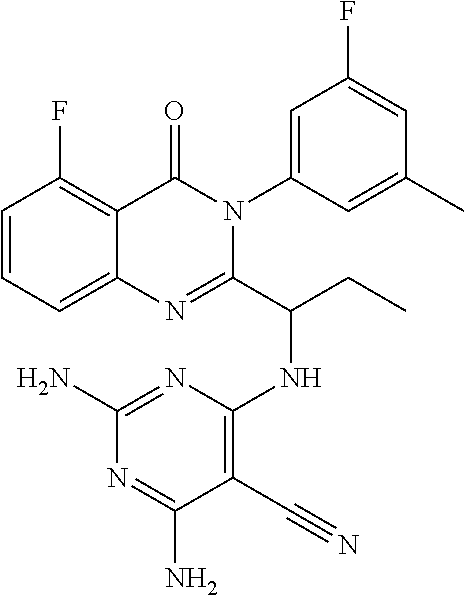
C1=CC=C2C(=C1F)C(=O)N(C1=CC(F)=CC(C)=C1)C(C(CC)NC1=C(C#N)C(N)=NC(N)=N1)=N2
